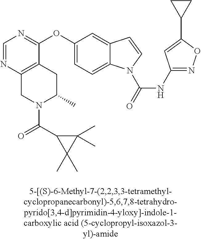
C1(OC2=CC=C3C(=C2)C=CN3C(=O)NC2=NOC(C3CC3)=C2)=NC=NC2=C1CC(C)N(C(C1C(C)(C)C1(C)C)=O)C2
